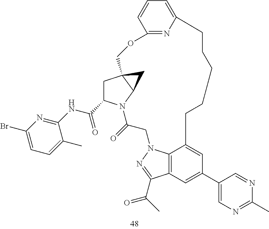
C1(C2=CC3=C4C(=C2)CCCCCC2=CC=CC(=N2)OCC25CC(C(NC6=NC(Br)=CC=C6C)=O)N(C(=O)CN4N=C3C(=O)C)C2C5)=CN=C(C)N=C1
